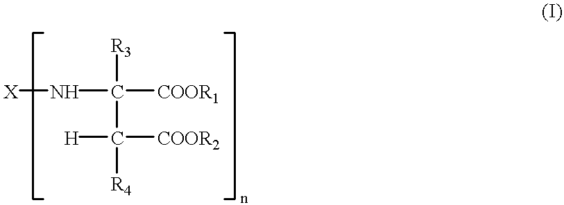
[X]NC([R3])([COOR1])C([COOR2])([H])[R4]
